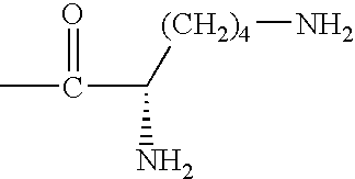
CC(=O)C(N)[(CH2)4]N
